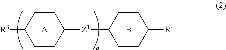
C1CC([Z1]C2CCC([R4])CC2)CCC1[R3].[A].B
